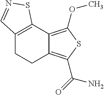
C12=C(C3=C(OC)SC(C(=O)N)=C3CC1)SN=C2
